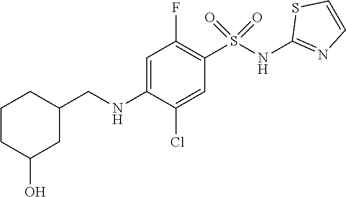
C1=C(NCC2CCCC(O)C2)C(Cl)=CC(S(NC2=NC=CS2)(=O)=O)=C1F
